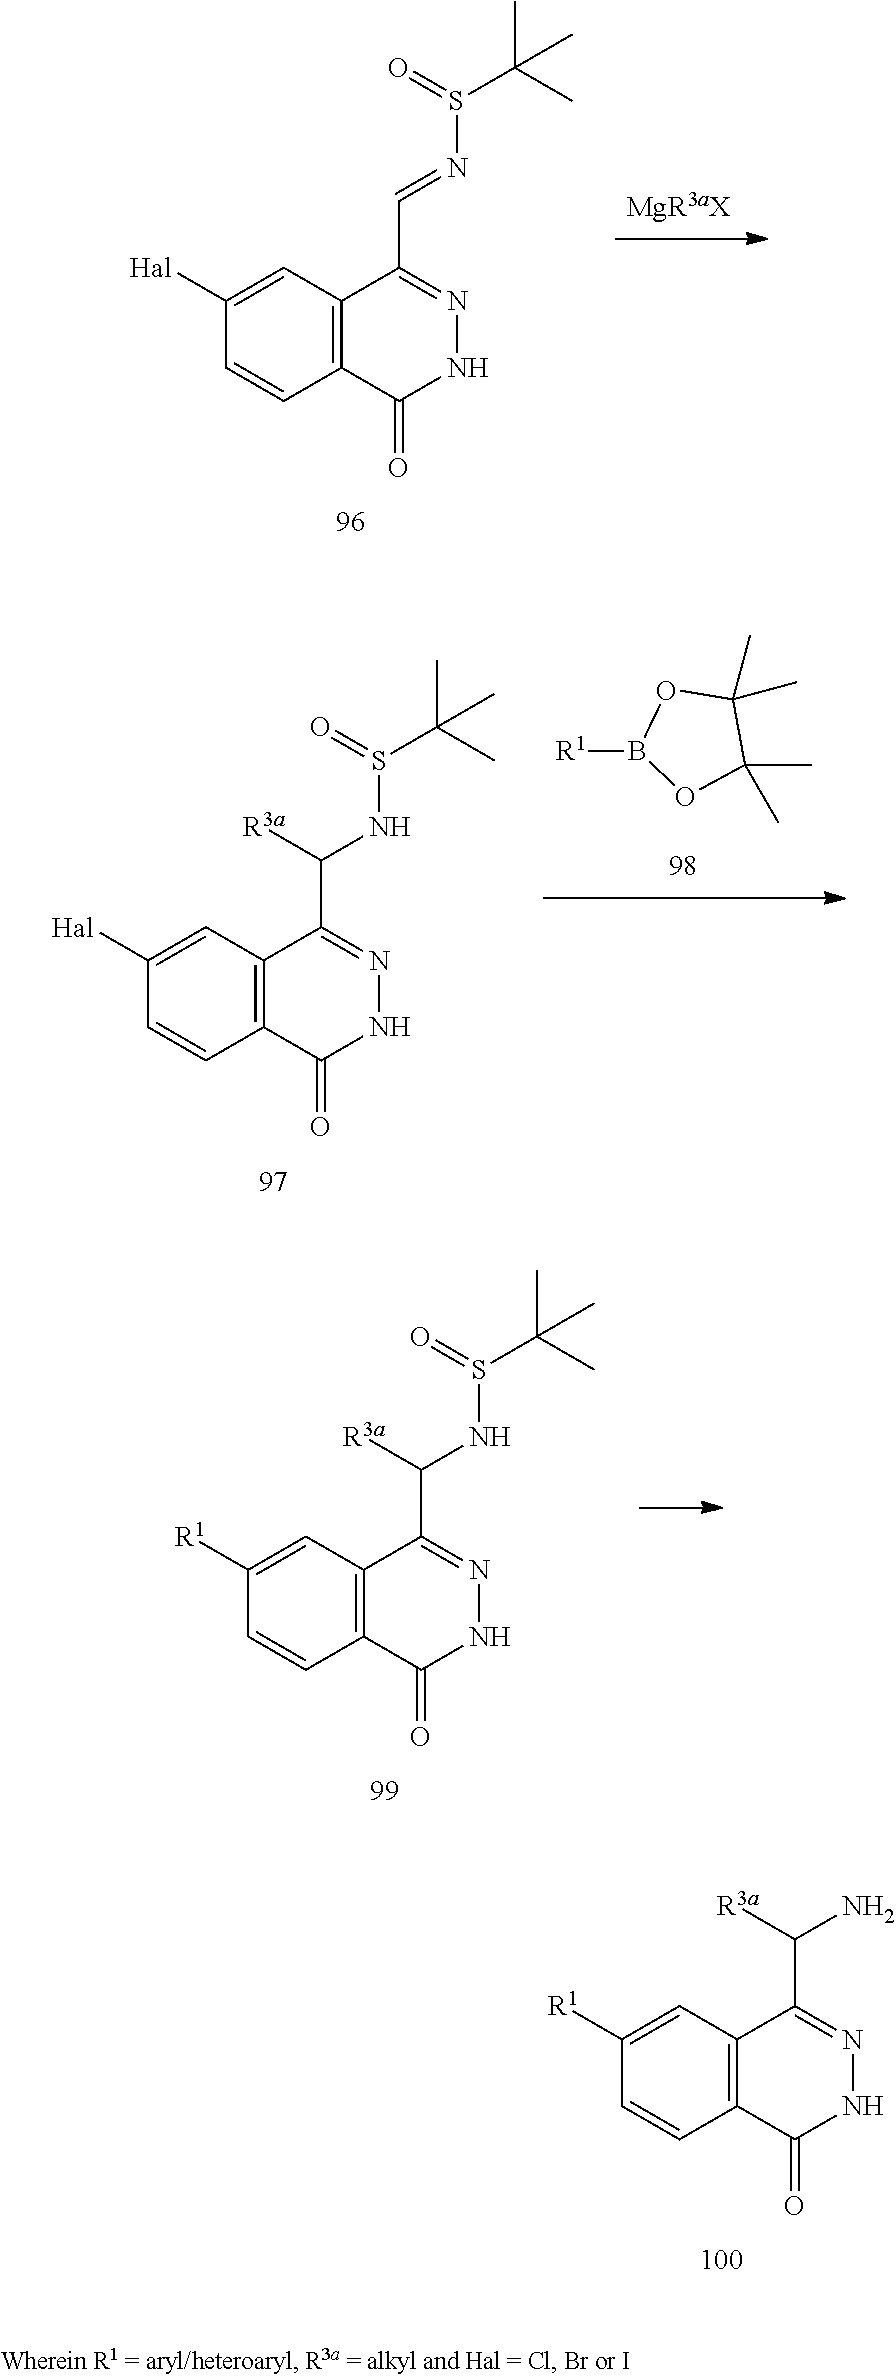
C1([R1])=CC2=C(C(=O)NN=C2C(N)[R3a])C=C1.C1([R1])=CC2=C(C(=O)NN=C2C(NS(C(C)(C)C)=O)[R3a])C=C1.C1(C)(C)OB([R1])OC1(C)C.C1([Hal])=CC2=C(C(=O)NN=C2C(NS(C(C)(C)C)=O)[R3a])C=C1.C1([Hal])=CC2=C(C(=O)NN=C2C=NS(C(C)(C)C)=O)C=C1
